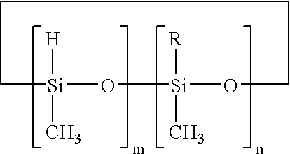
C1[Si](C)([H])O[Si](C)([R])OCCC1
